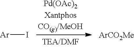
[Pd(OAc)2XantphosCO(g)/MeOH].[Ar]I
